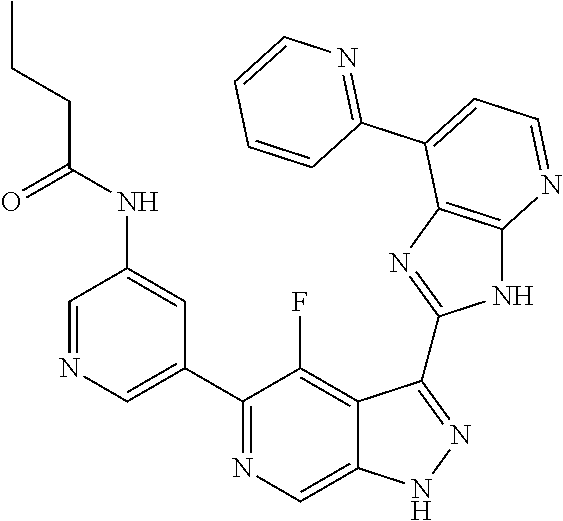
C1=NC=C(C2=NC=C3C(=C2F)C(C2=NC4=C(N2)N=CC=C4C2=NC=CC=C2)=NN3)C=C1NC(CCC)=O
